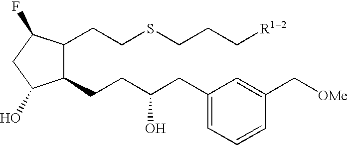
C1(CCC(CC2=CC=CC(C[OMe])=C2)O)C(CCSCCC[R12])C(F)CC1O
